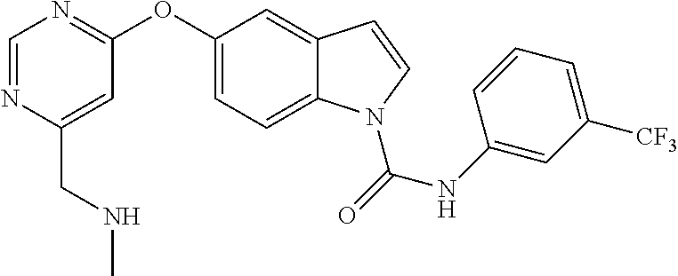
C(C1=CC(OC2=CC=C3C(=C2)C=CN3C(NC2=CC([CF3])=CC=C2)=O)=NC=N1)NC
